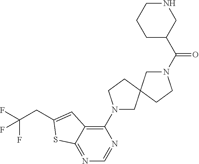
N1=C2C(=C(N3CC4(CC3)CN(C(C3CNCCC3)=O)CC4)N=C1)C=C(CC(F)(F)F)S2
